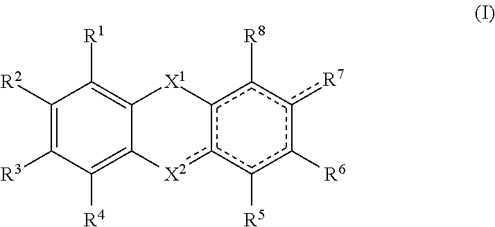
C1([R2])=C([R3])C([R4])=C2C(=C1[R1])[X1]c1c([X2]2)c([R5])c([R6])c([R7])c1[R8]
